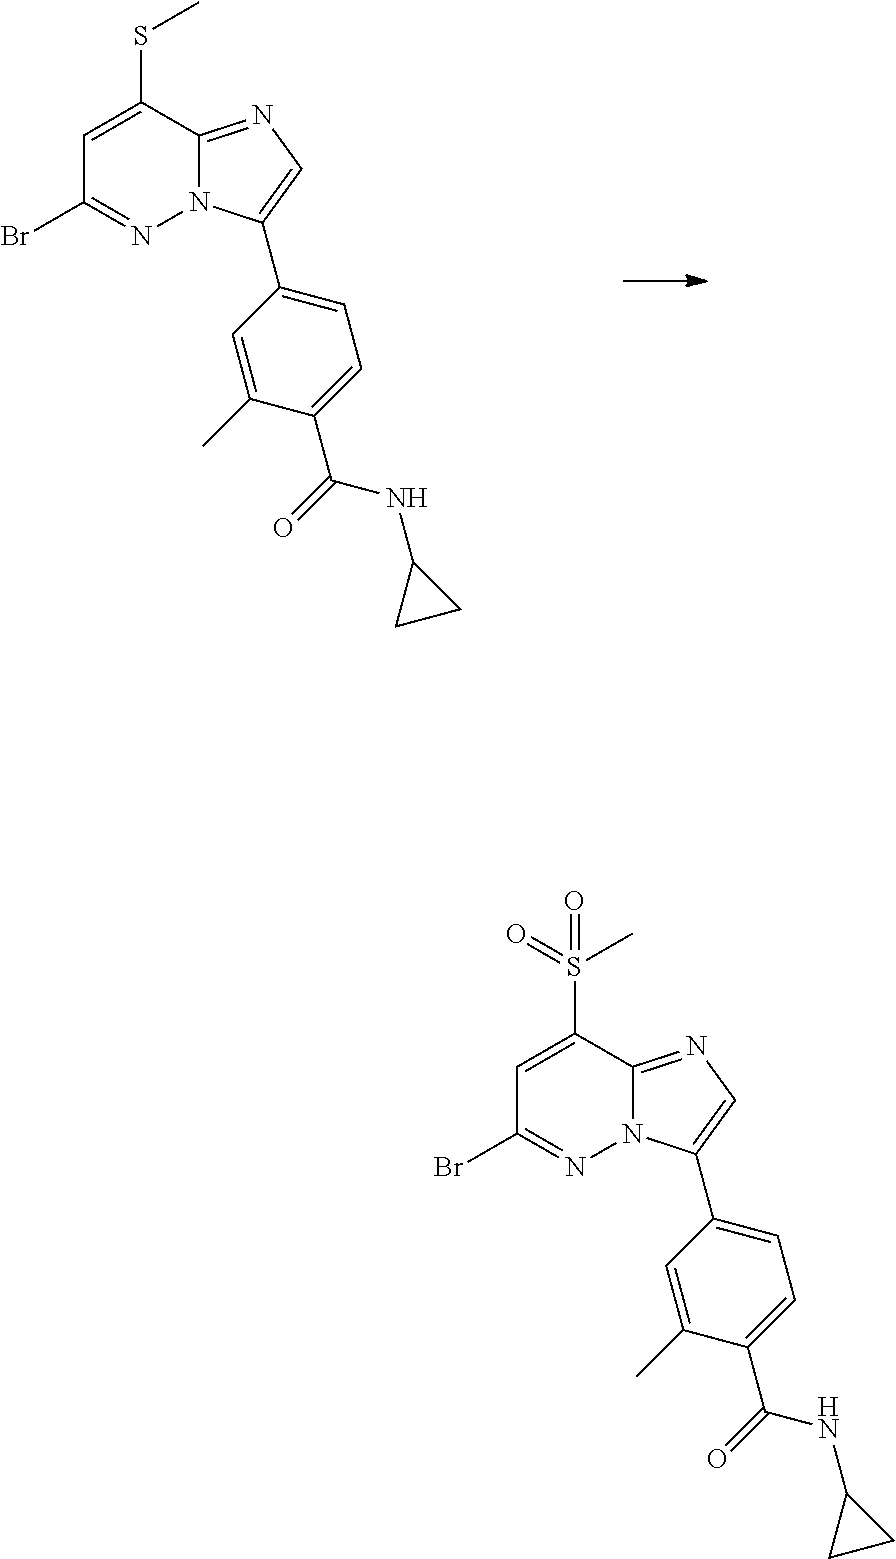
C1=C(SC)C2=NC=C(C3=CC=C(C(=O)NC4CC4)C(C)=C3)N2N=C1Br.C1=C(S(C)(=O)=O)C2=NC=C(C3=CC=C(C(=O)NC4CC4)C(C)=C3)N2N=C1Br
